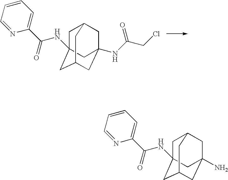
C1C2CC3(N)CC(CC1(NC(C1=CC=CC=N1)=O)C3)C2.C1C2CC3(NC(CCl)=O)CC(CC1(NC(C1=CC=CC=N1)=O)C3)C2
